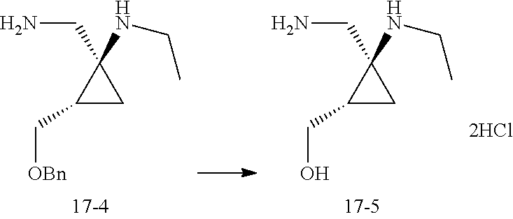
NCC1(NCC)C(C[OBn])C1.NCC1(NCC)C(CO)C1
